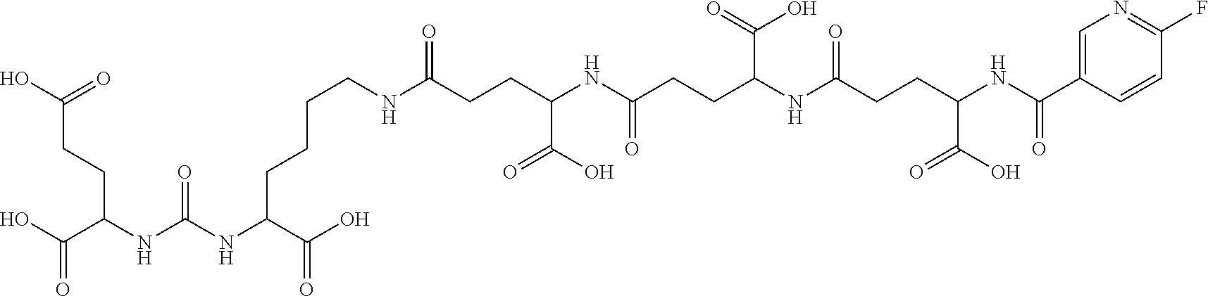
C(CNC(CCC(NC(CCC(NC(CCC(NC(C1=CN=C(F)C=C1)=O)C(=O)O)=O)C(O)=O)=O)C(O)=O)=O)CCC(NC(NC(C(O)=O)CCC(O)=O)=O)C(O)=O
